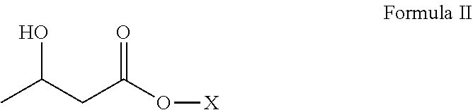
C(CC(O[X])=O)(C)O
